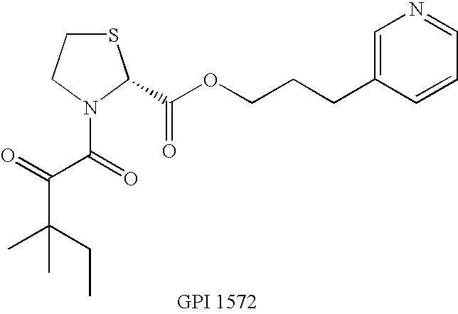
C(OCCCC1=CN=CC=C1)(C1SCCN1C(=O)C(C(C)(CC)C)=O)=O
